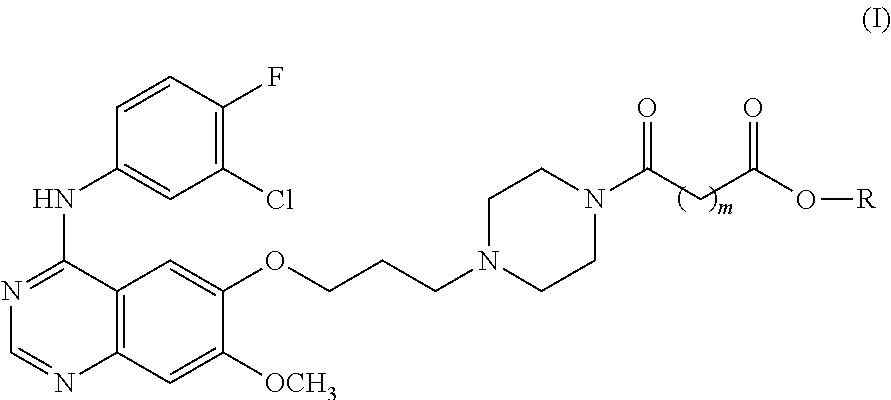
C12=C(C=C([OCH3])C(OCCCN3CCN(C(CC(O[R])=O)=O)CC3)=C1)N=CN=C2NC1=CC(Cl)=C(F)C=C1
